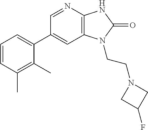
C1(C2=CC=CC(C)=C2C)=CC2=C(N=C1)NC(=O)N2CCN1CC(F)C1
